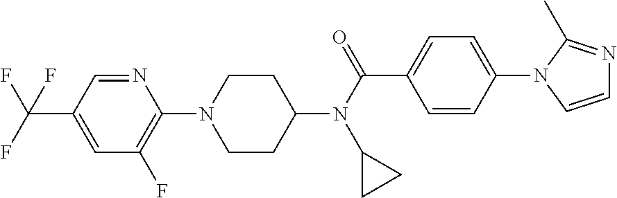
C1CC(N(C(C2=CC=C(N3C=CN=C3C)C=C2)=O)C2CC2)CCN1C1=C(F)C=C(C(F)(F)F)C=N1
